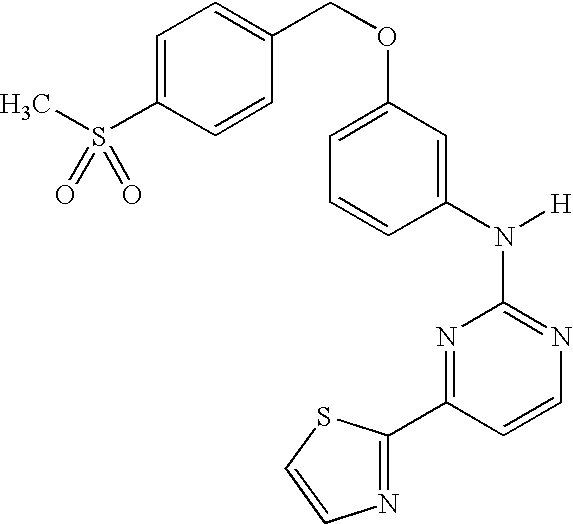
N1=C(N([H])C2=CC(OCC3=CC=C(S(C)(=O)=O)C=C3)=CC=C2)N=C(C2=NC=CS2)C=C1
